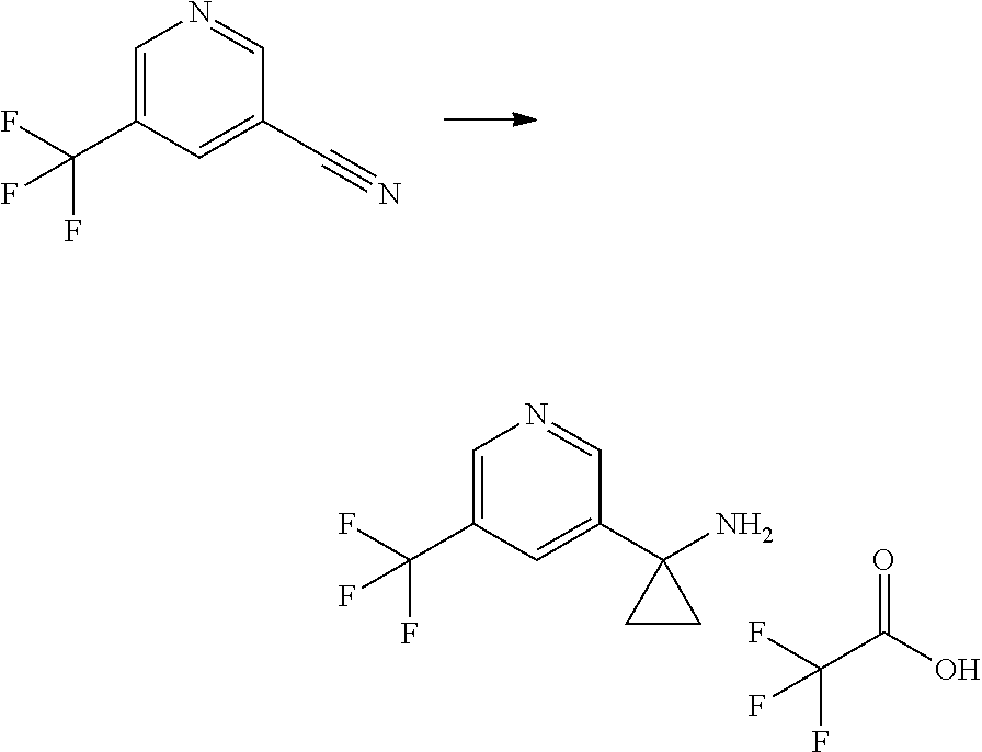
C1=C(C(F)(F)F)C=C(C#N)C=N1.C1=C(C(F)(F)F)C=C(C2(N)CC2)C=N1.O=C(O)C(F)(F)F
